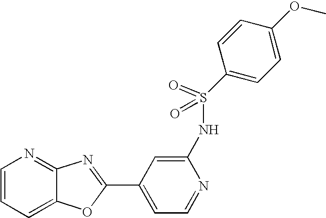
C1=CC=C2C(=N1)N=C(C1=CC=NC(NS(C3=CC=C(OC)C=C3)(=O)=O)=C1)O2
